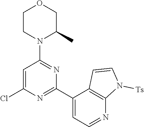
C1(C2=NC(Cl)=CC(N3C(C)COCC3)=N2)=CC=NC2=C1C=CN2[Ts]
